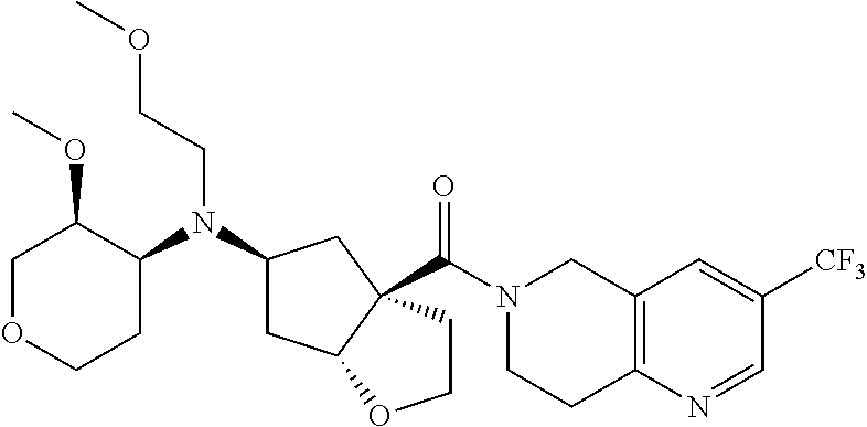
C1OCCC(N(C2CC3C(C(N4CCC5=C(C4)C=C([CF3])C=N5)=O)(C2)CCO3)CCOC)C1OC
